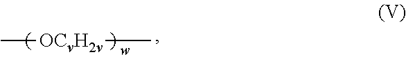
C[OCvH2v]C
